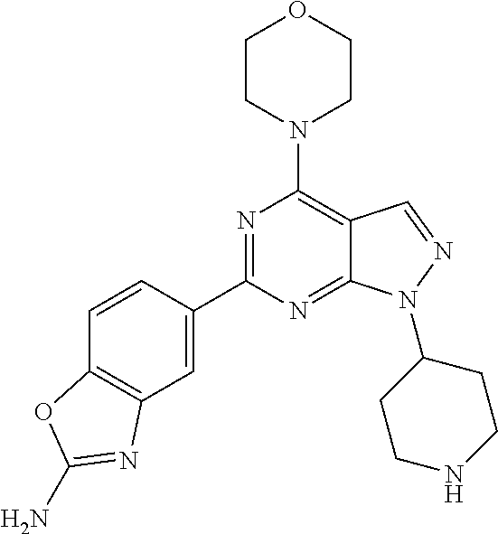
C12=C(N3CCOCC3)N=C(C3=CC4=C(C=C3)OC(N)=N4)N=C1N(C1CCNCC1)N=C2
